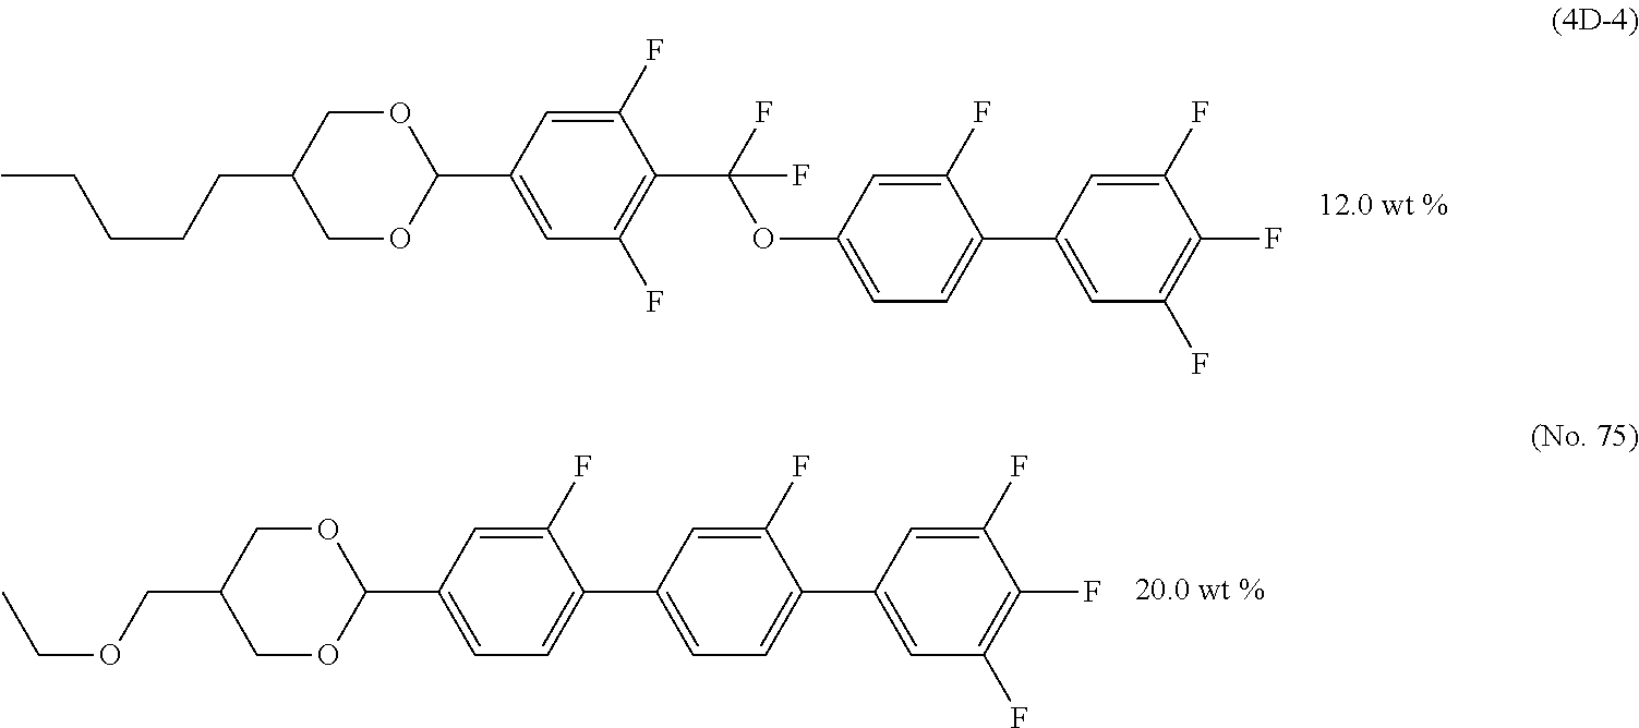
C1=C(C2=CC=C(C3=CC=C(C4OCC(COCC)CO4)C=C3F)C=C2F)C=C(F)C(F)=C1F.O(C(C1=C(F)C=C(C2OCC(CCCCC)CO2)C=C1F)(F)F)C1=CC=C(C2=CC(F)=C(F)C(F)=C2)C(F)=C1
